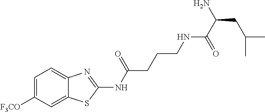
C1([F3CO])=CC=C2C(=C1)SC(NC(=O)CCCNC(C(N)CC(C)C)=O)=N2
